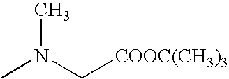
CN(C[COOC(CH3)3])C
